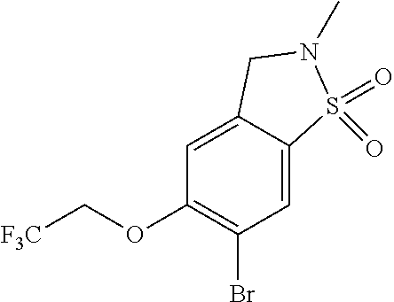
C1(OC[F3C])=C(Br)C=C2C(=C1)CN(C)S2(=O)=O
